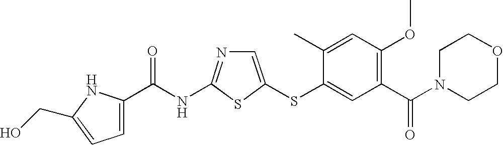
C1=C(SC2=CC(C(N3CCOCC3)=O)=C(OC)C=C2C)SC(NC(=O)C2=CC=C(CO)N2)=N1
